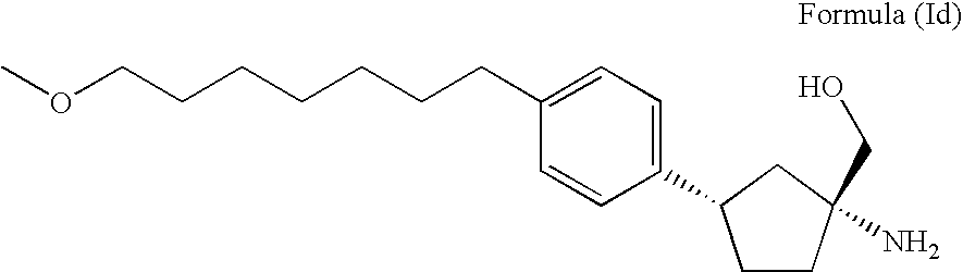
COCCCCCCCC1=CC=C(C2CCC(N)(CO)C2)C=C1
